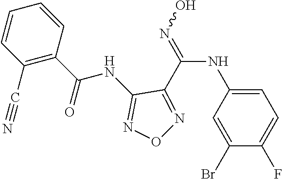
C1=C(NC(=NO)C2=NON=C2NC(C2=C(C#N)C=CC=C2)=O)C=C(Br)C(F)=C1
